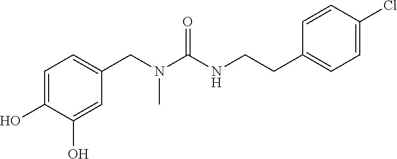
C1=C(O)C(O)=CC(CN(C(NCCC2=CC=C(Cl)C=C2)=O)C)=C1
